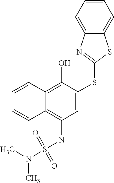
N(S(NC1=C2C(=C(O)C(SC3=NC4=CC=CC=C4S3)=C1)C=CC=C2)(=O)=O)(C)C
